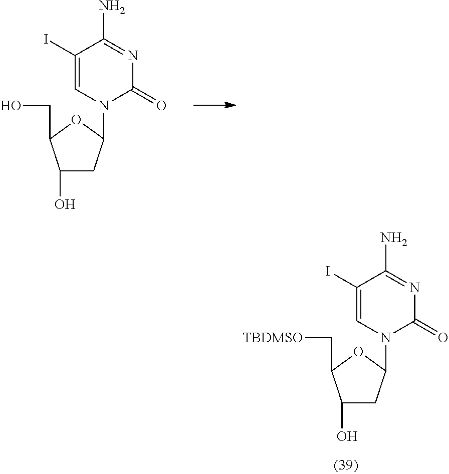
C1(O)CC(N2C(=O)N=C(N)C(I)=C2)OC1CO.C1(O)CC(N2C(=O)N=C(N)C(I)=C2)OC1C[TBDMSO]
